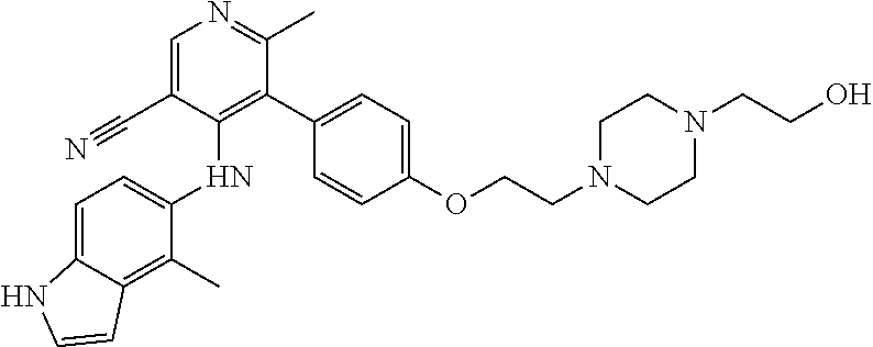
C1(C)=C2C(=CC=C1NC1=C(C3=CC=C(OCCN4CCN(CCO)CC4)C=C3)C(C)=NC=C1C#N)NC=C2
